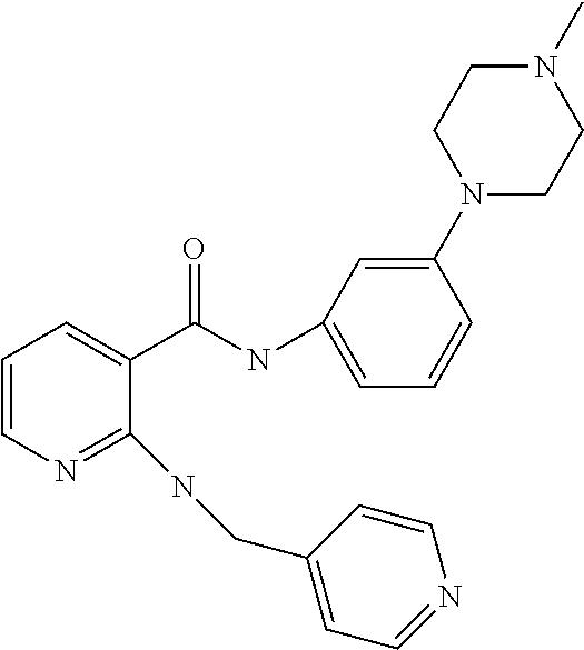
C1=CN=C(NCC2=CC=NC=C2)C(C(NC2=CC=CC(N3CCN(C)CC3)=C2)=O)=C1
